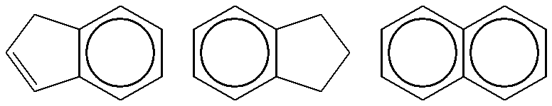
c12c(cccc1)C=CC2.c12c(cccc1)CCC2.c1ccc2c(c1)cccc2
